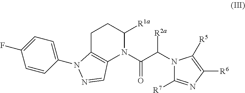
C1C2=C(N(C(C(N3C([R7])=NC([R6])=C3[R5])[R2a])=O)C([R1a])C1)C=NN2C1=CC=C(F)C=C1
